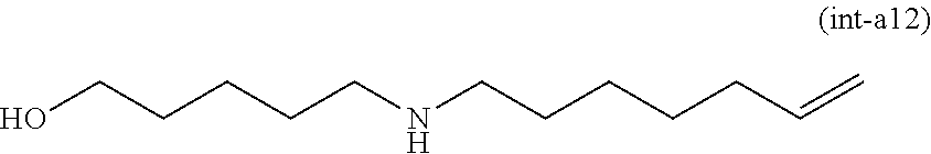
OCCCCCNCCCCCC=C
